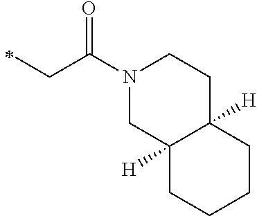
C(C)C(=O)N1CC2([H])C([H])(CC1)CCCC2
